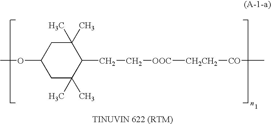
C1(C)(C)CC(OC)CC(C)(C)C1CC[OOC][CH2CH2][CO]C
